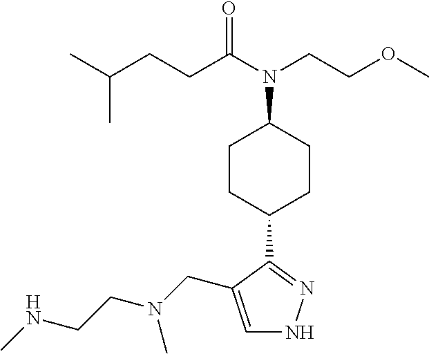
C1=C(CN(CCNC)C)C(C2CCC(N(CCOC)C(=O)CCC(C)C)CC2)=NN1
